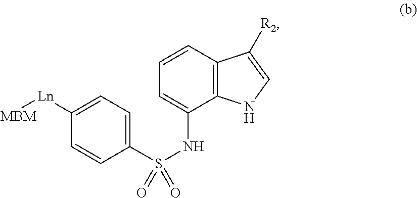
C1=CC2=C(C(NS(=O)(C3=CC=C([Ln][MBM])C=C3)=O)=C1)NC=C2[R2]
